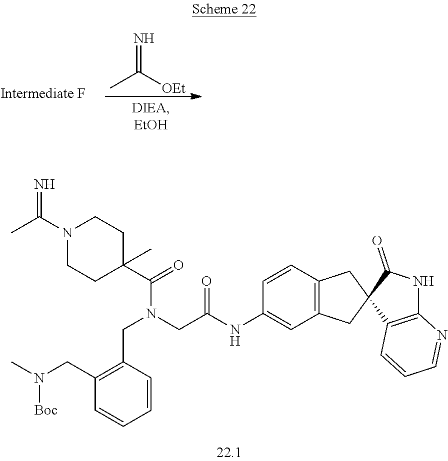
N(CC1=C(CN(C(C2(C)CCN(C(=N)C)CC2)=O)CC(NC2=CC3=C(C=C2)CC2(C(=O)NC4=C2C=CC=N4)C3)=O)C=CC=C1)(C)[Boc].N=C([OEt])C
